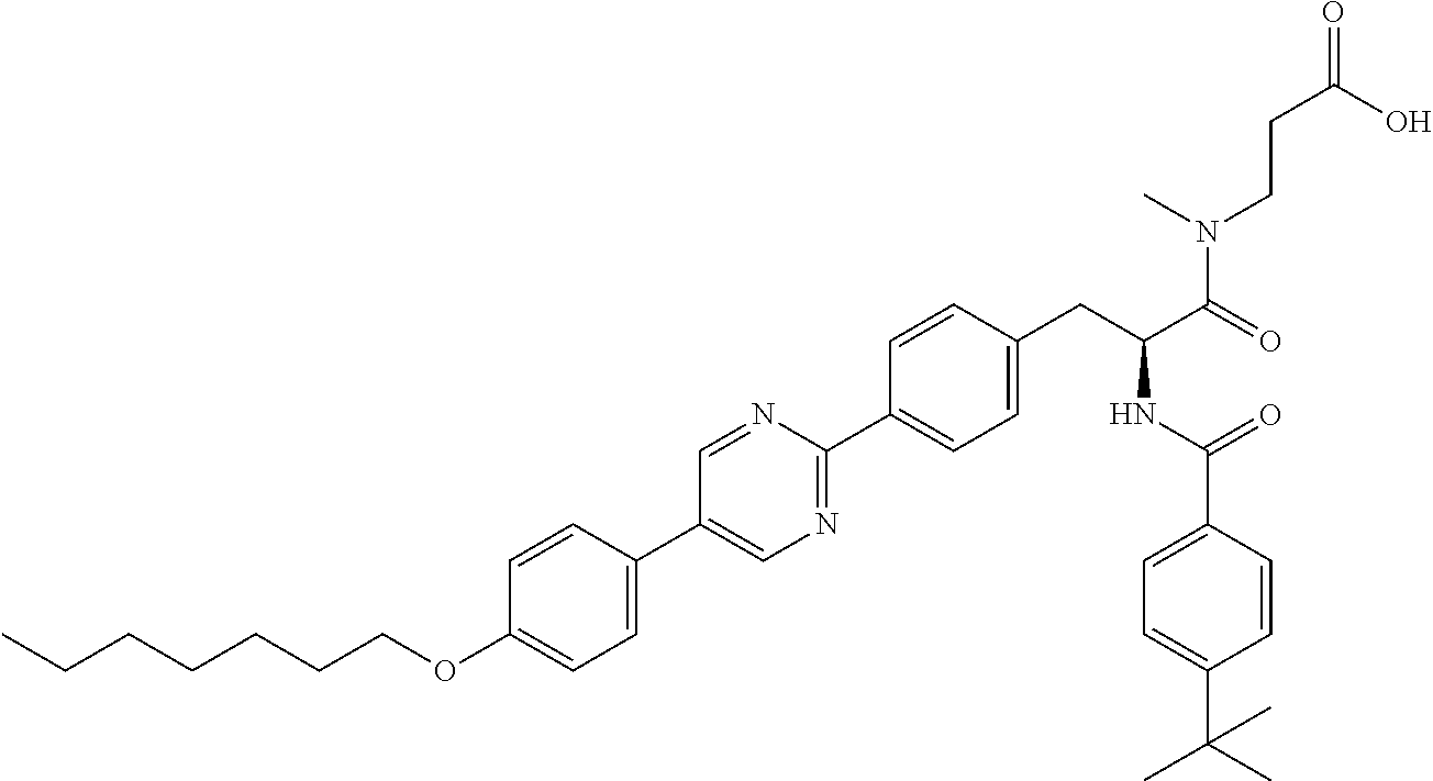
C(OC1=CC=C(C2=CN=C(C3=CC=C(CC(NC(=O)C4=CC=C(C(C)(C)C)C=C4)C(=O)N(C)CCC(O)=O)C=C3)N=C2)C=C1)CCCCCC
